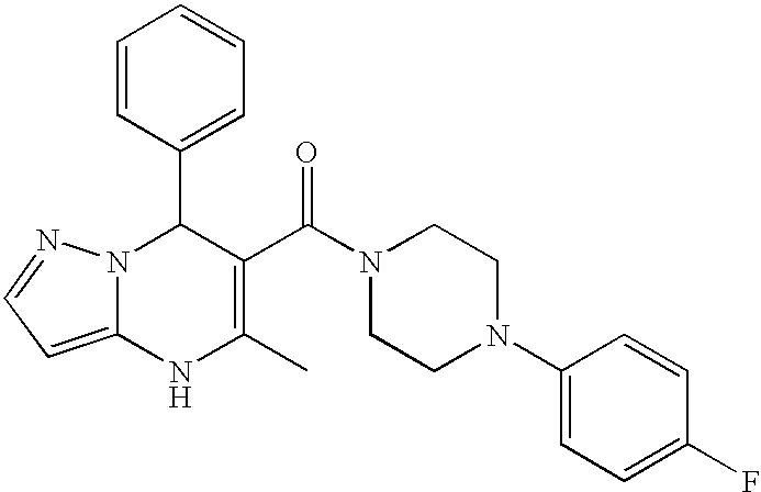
C1=CC(C2N3C(=CC=N3)NC(C)=C2C(N2CCN(C3=CC=C(F)C=C3)CC2)=O)=CC=C1
